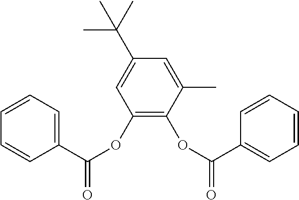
C1(OC(=O)C2=CC=CC=C2)=C(OC(=O)C2=CC=CC=C2)C(C)=CC(C(C)(C)C)=C1
